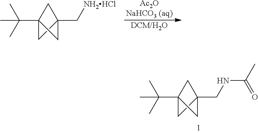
C12(C(C)(C)C)CC(C[NH2HCl])(C1)C2.[DCM/H2O].[Ac2ONaHCO3 (aq)].C12(C(C)(C)C)CC(CNC(C)=O)(C1)C2
